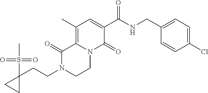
C12=C(C)C=C(C(=O)NCC3=CC=C(Cl)C=C3)C(=O)N1CCN(CCC1(S(C)(=O)=O)CC1)C2=O
